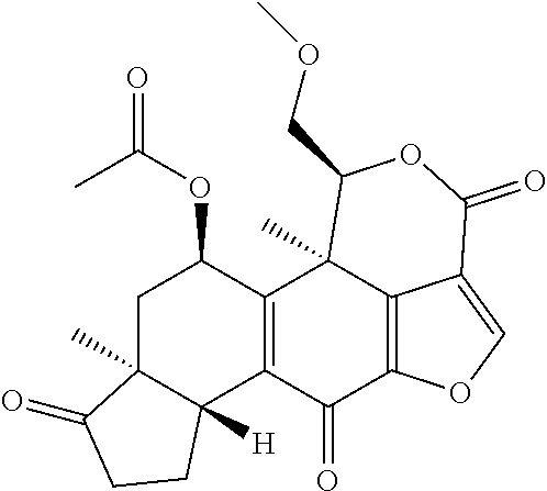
C1C2(C)C([H])(C3=C(C1OC(=O)C)C1(C)C4=C(C3=O)OC=C4C(=O)OC1COC)CCC2=O
